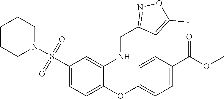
C1CCN(S(C2=CC=C(OC3=CC=C(C(=O)OC)C=C3)C(NCC3=NOC(C)=C3)=C2)(=O)=O)CC1
